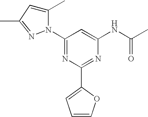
N1(C2=NC(C3=CC=CO3)=NC(NC(C)=O)=C2)C(C)=CC(C)=N1
